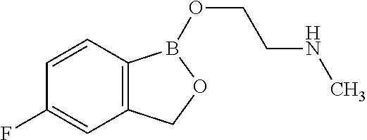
C12=C(C=CC(F)=C1)B(OCCNC)OC2
